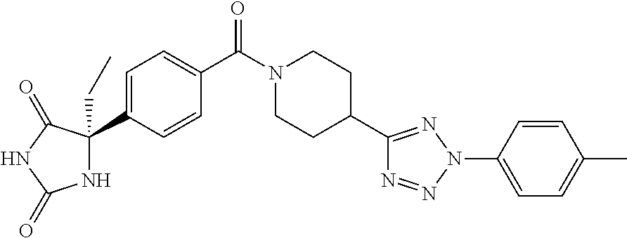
N1C(CC)(C2=CC=C(C(N3CCC(C4=NN(C5=CC=C(C)C=C5)N=N4)CC3)=O)C=C2)C(=O)NC1=O
